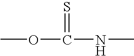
COC(NC)=S
